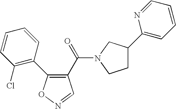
C1(Cl)=C(C2=C(C(=O)N3CC(C4=CC=CC=N4)CC3)C=NO2)C=CC=C1
